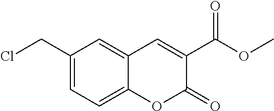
C1(CCl)=CC=C2C(=C1)C=C(C(OC)=O)C(=O)O2
